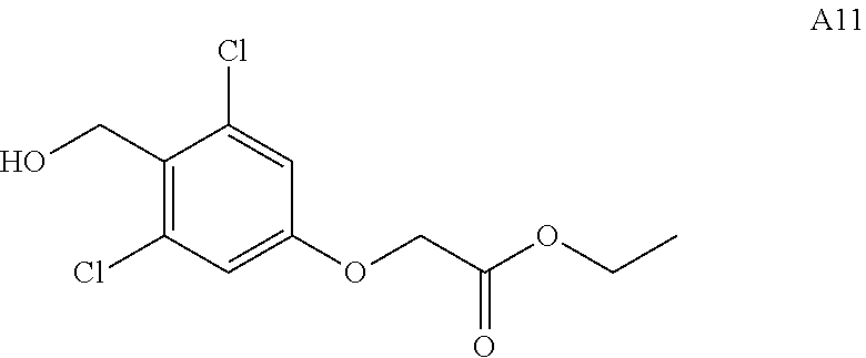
C1(CO)=C(Cl)C=C(OCC(OCC)=O)C=C1Cl
